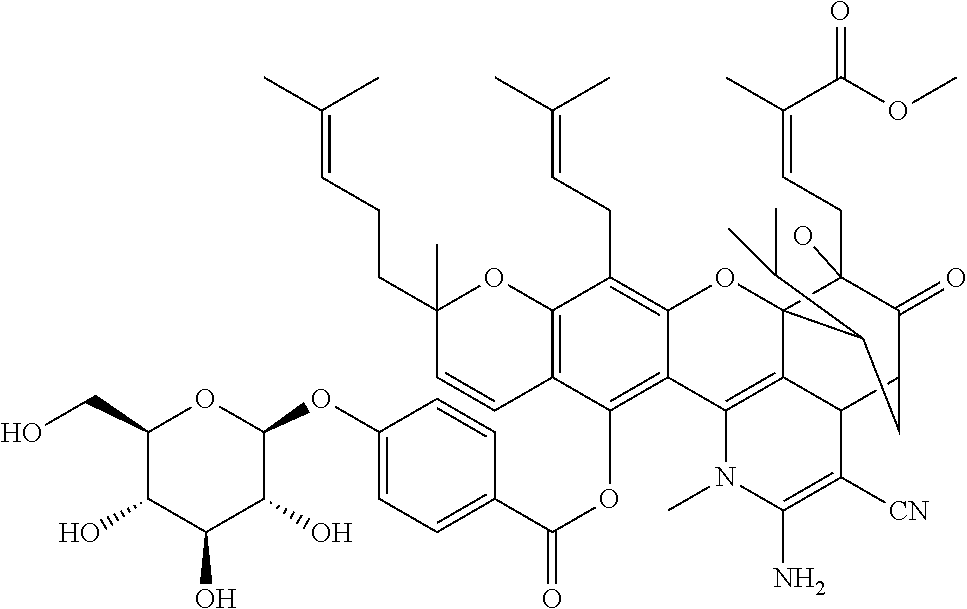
C12=C(C=CC(CCC=C(C)C)(C)O1)C(OC(C1=CC=C(OC3OC(CO)C(O)C(O)C3O)C=C1)=O)=C1C(=C2CC=C(C)C)OC23C(CC=C(C)C(OC)=O)(O)C(=O)C(CC2C(C)C)C2C3=C1N(C)C(N)=C2[CN]
